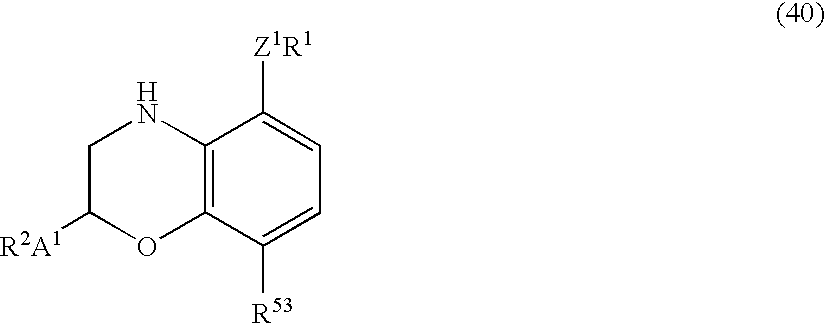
C12=C(C([R53])=CC=C1[Z1R1])OC([R2A1])CN2
